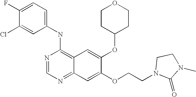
C1=C(Cl)C(F)=CC=C1NC1=C2C(=NC=N1)C=C(OCCN1CCN(C)C1=O)C(OC1CCOCC1)=C2
